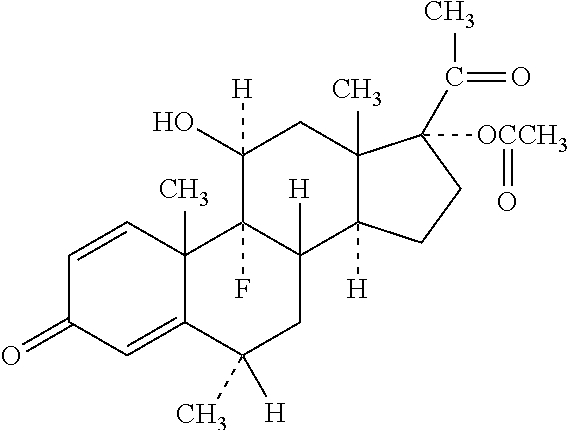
C1=CC2(C)C(=CC1=O)C(C)([H])CC1([H])C2(F)C([H])(O)CC2(C)C1([H])CCC2(C(=O)C)[OCCH3]=O
